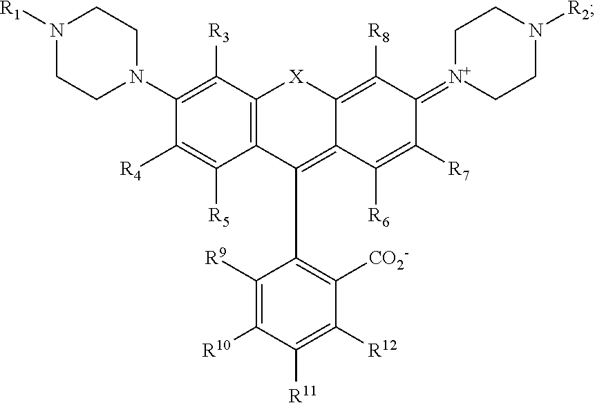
C1(N2CCN([R1])CC2)=C([R3])C2=C(C([R5])=C1[R4])C(C1=C([CO2-])C([R12])=C([R11])C([R10])=C1[R9])=C1C(=C([R8])C(=[N+]3CCN([R2])CC3)C([R7])=C1[R6])[X]2
